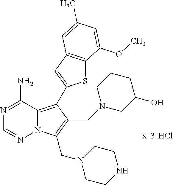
N12C(=C(C3=CC4=C(S3)C(OC)=CC(C)=C4)C(CN3CC(O)CCC3)=C1CN1CCNCC1)C(N)=NC=N2.Cl
